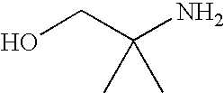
OCC(N)(C)C
